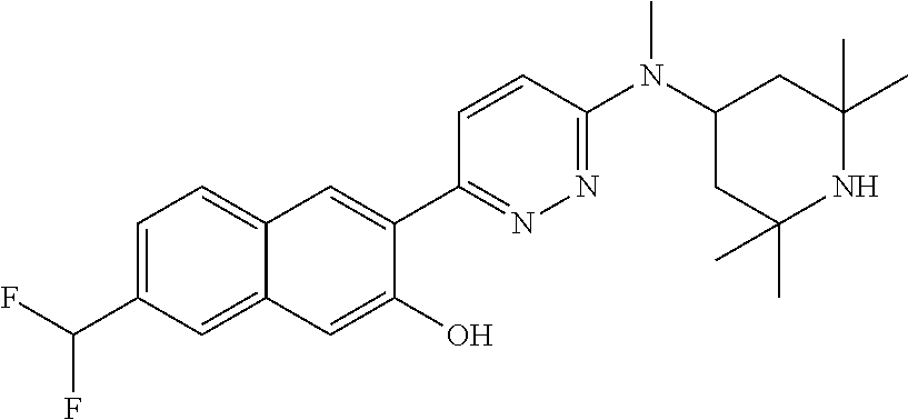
C1(C2=CC3=CC=C(C(F)F)C=C3C=C2O)=NN=C(N(C2CC(C)(C)NC(C)(C)C2)C)C=C1
